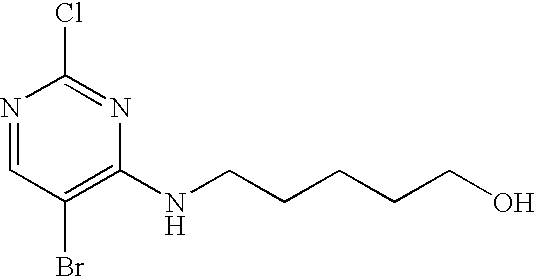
N1=CC(Br)=C(NCCCCCO)N=C1Cl
